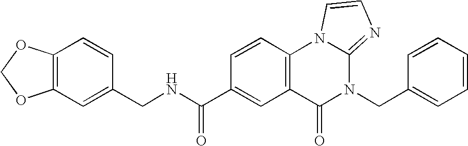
C1(CNC(C2=CC3=C(C=C2)N2C(=NC=C2)N(CC2=CC=CC=C2)C3=O)=O)=CC2=C(C=C1)OCO2
